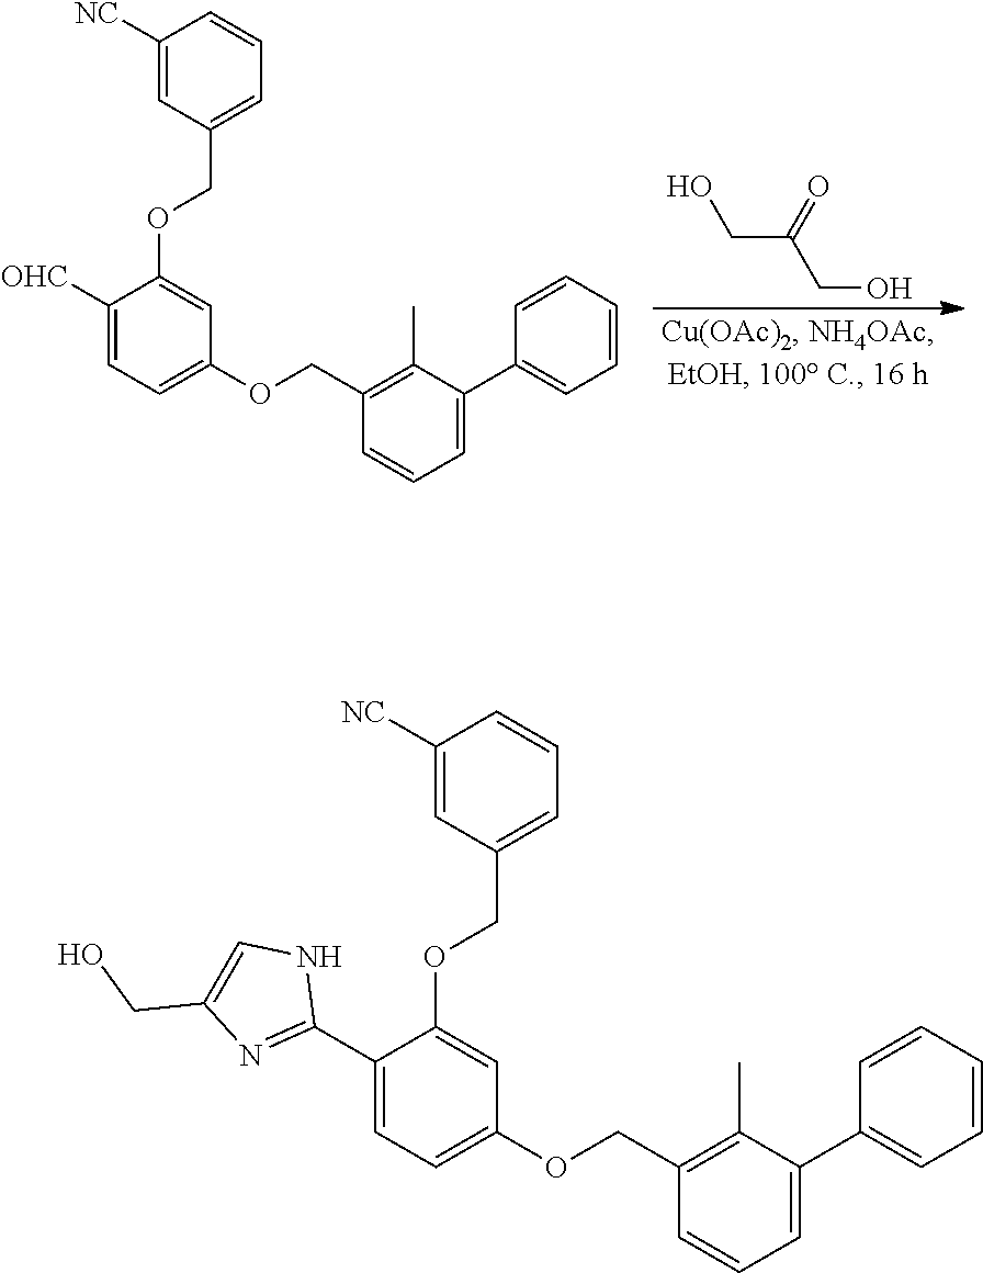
C(C(=O)CO)O.C1([NC])=CC(COC2=CC(OCC3=C(C)C(C4=CC=CC=C4)=CC=C3)=CC=C2[OHC])=CC=C1.C1([NC])=CC(COC2=CC(OCC3=C(C)C(C4=CC=CC=C4)=CC=C3)=CC=C2C2=NC(CO)=CN2)=CC=C1
